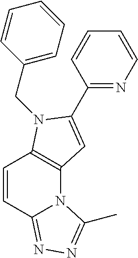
C1=CC2=NN=C(C)N2C2=C1N(CC1=CC=CC=C1)C(C1=NC=CC=C1)=C2
